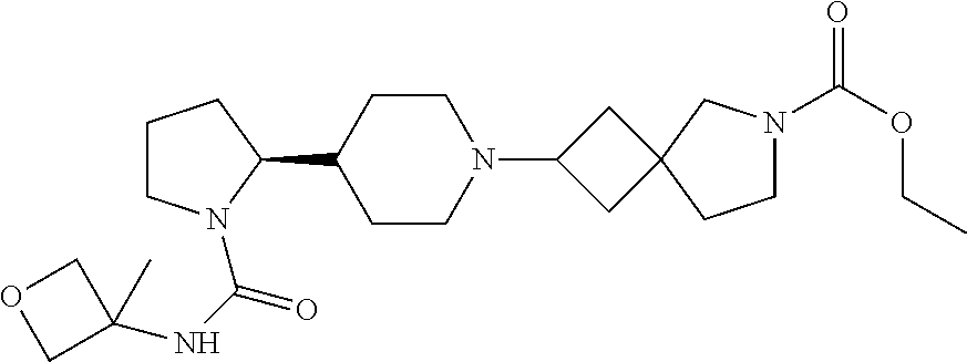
C1CN(C(NC2(C)COC2)=O)C(C2CCN(C3CC4(C3)CCN(C(OCC)=O)C4)CC2)C1
